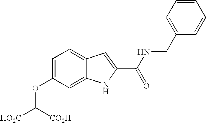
C1=C(OC([HO2C])[CO2H])C=C2C(=C1)C=C(C(NCC1=CC=CC=C1)=O)N2
